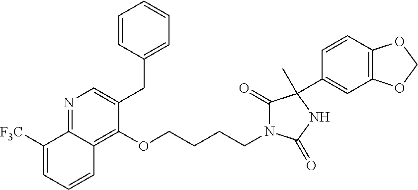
C1=CC(CC2=CN=C3C(=C2OCCCCN2C(=O)C(C4=CC5=C(C=C4)OCO5)(C)NC2=O)C=CC=C3[F3C])=CC=C1
